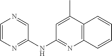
C1=CN=C(NC2=NC3=C(C(C)=C2)C=CC=C3)C=N1
